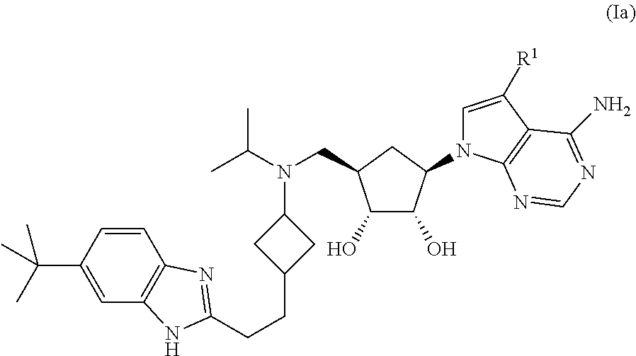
C1(C(C)(C)C)=CC2=C(C=C1)N=C(CCC1CC(N(CC3C(O)C(O)C(N4C=C([R1])C5=C4N=CN=C5N)C3)C(C)C)C1)N2
